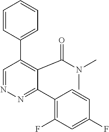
C1=CC(C2=C(C(=O)N(C)C)C(C3=C(F)C=C(F)C=C3)=NN=C2)=CC=C1
